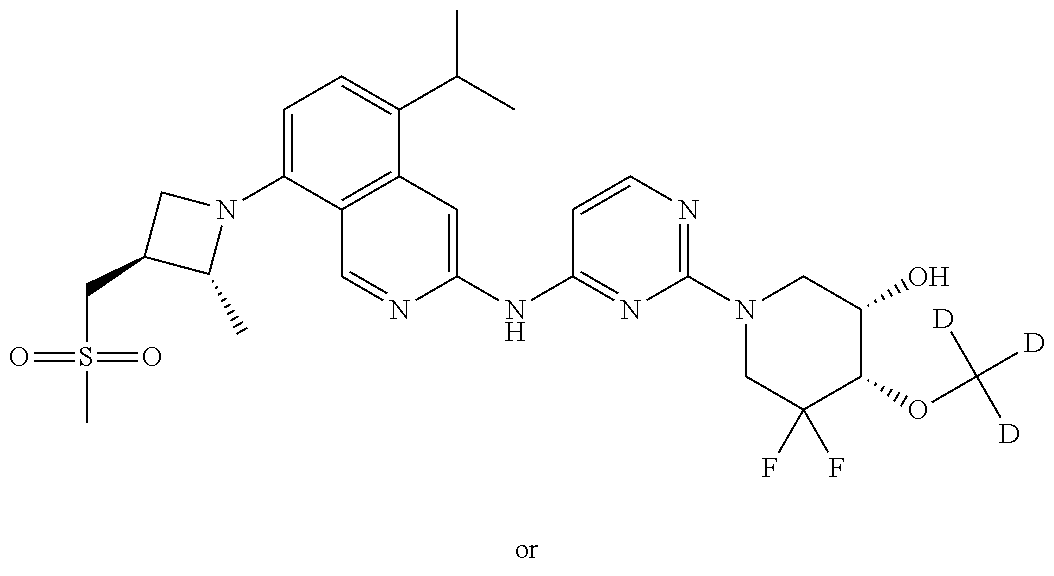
C12=C(C=C(NC3=NC(N4CC(F)(F)C(OC([D])([D])[D])C(O)C4)=NC=C3)N=C1)C(C(C)C)=CC=C2N1CC(CS(=O)(=O)C)C1C
